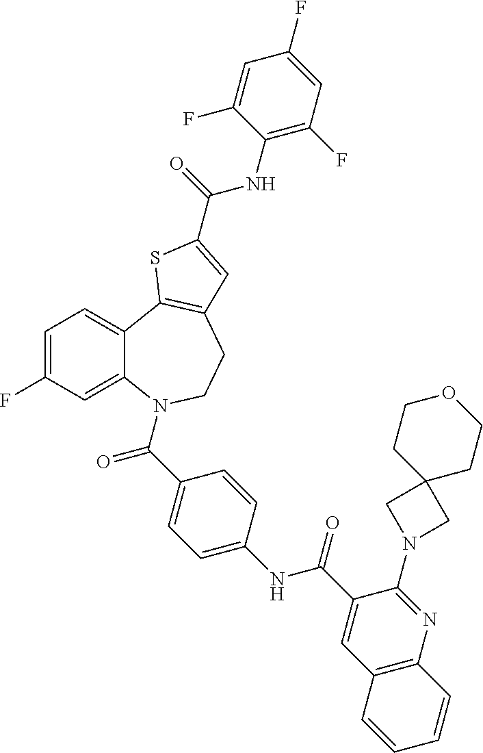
C1=C(F)C=C2C(=C1)C1=C(CCN2C(C2=CC=C(NC(C3=CC4=C(N=C3N3CC5(C3)CCOCC5)C=CC=C4)=O)C=C2)=O)C=C(C(=O)NC2=C(F)C=C(F)C=C2F)S1
